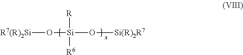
[R7(R)2Si]O[Si](O[Si(R)2R7])([R])[R6]
